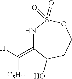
N1C(=C([H])[C5H11])C(O)CCOS1(=O)=O
